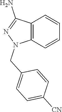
C12=C(C=CC=C1)N(CC1=CC=C([CN])C=C1)N=C2N
